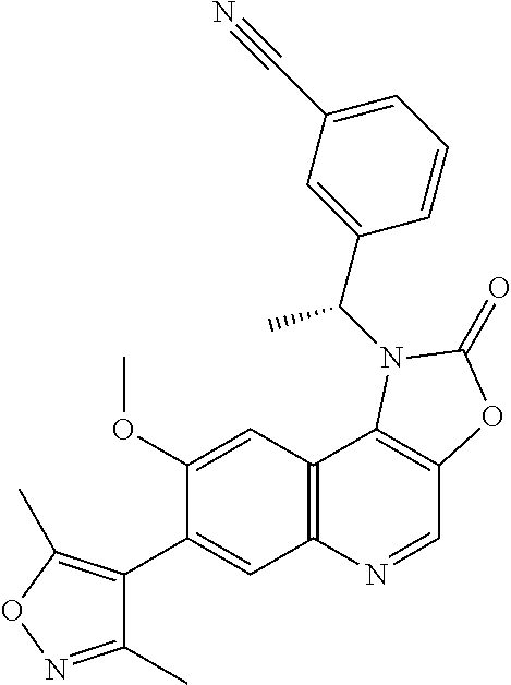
C1(C2=CC3=C(C=C2OC)C2=C(C=N3)OC(=O)N2C(C2=CC(C#N)=CC=C2)C)=C(C)ON=C1C
